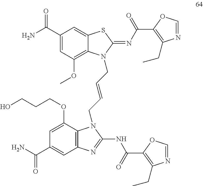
C12=C(C(OCCCO)=CC(C(N)=O)=C1)N(CC=CCN1C3=C(OC)C=C(C(N)=O)C=C3SC1=NC(C1=C(CC)N=CO1)=O)C(NC(C1=C(CC)N=CO1)=O)=N2
